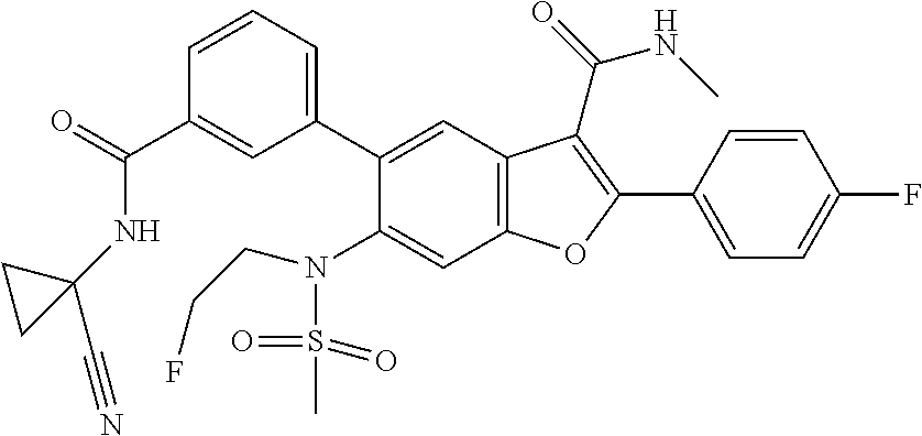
C1=CC(C2=C(C(=O)NC)C3=C(C=C(N(S(=O)(=O)C)CCF)C(C4=CC=CC(C(=O)NC5(C#N)CC5)=C4)=C3)O2)=CC=C1F
